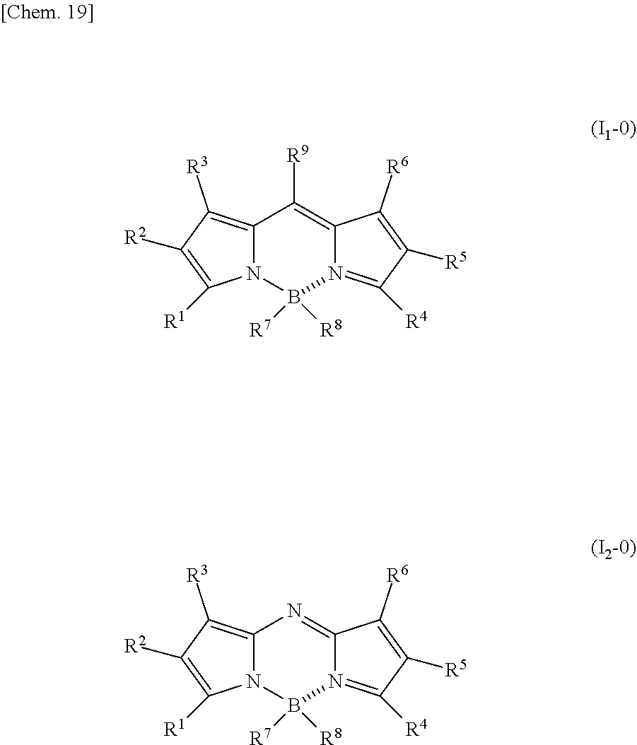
C12=C([R3])C([R2])=C([R1])N1B([R8])([R7])N1=C([R4])C([R5])=C([R6])C1=C2[R9].C12=C([R3])C([R2])=C([R1])N1B([R8])([R7])N1=C([R4])C([R5])=C([R6])C1=N2
